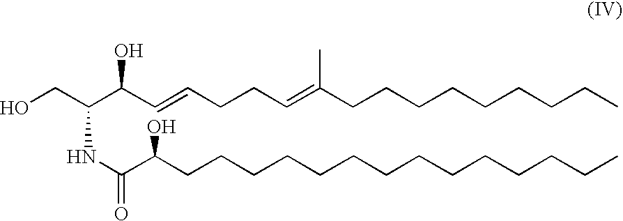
C(NC(C(O)CCCCCCCCCCCCCC)=O)(C(C=CCCC=C(CCCCCCCCC)C)O)CO
